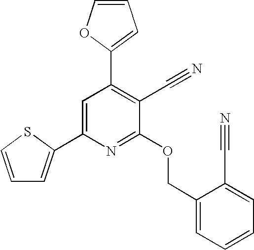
C1=C(C2=CC=CS2)N=C(OCC2=CC=CC=C2C#N)C(C#N)=C1C1=CC=CO1
